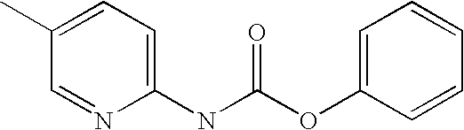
C1=C(C)C=NC(NC(OC2=CC=CC=C2)=O)=C1
